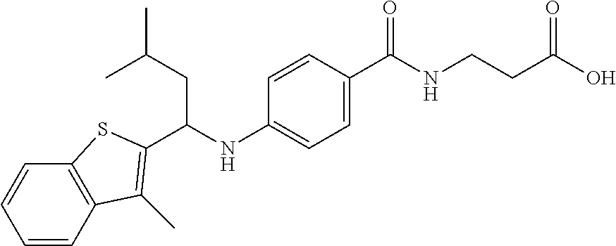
C1=CC2=C(C=C1)SC(C(NC1=CC=C(C(NCCC(O)=O)=O)C=C1)CC(C)C)=C2C
